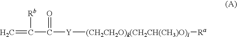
C=C([Rb])C(=O)[Y][(CH2CH2O)k(CH2CH(CH3)O)l][Ra]
